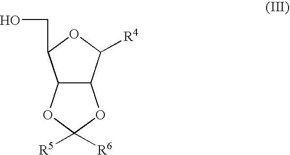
C12C(OC([R5])([R6])O1)C(CO)OC2[R4]
